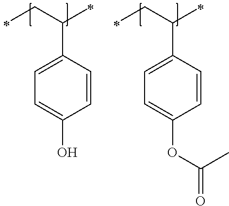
C1=CC(C(CC)C)=CC=C1OC(C)=O.C1=CC(C(CC)C)=CC=C1O
